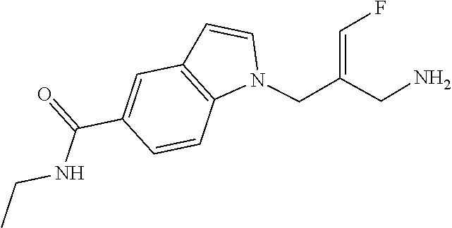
N1(CC(CN)=CF)C2=C(C=C1)C=C(C(=O)NCC)C=C2
